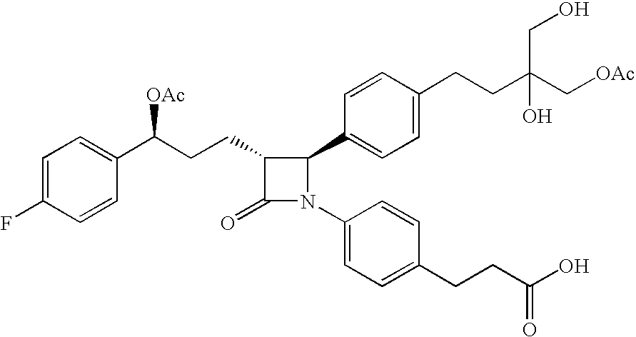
C1=C(F)C=CC(C(CCC2C(=O)N(C3=CC=C(CCC(O)=O)C=C3)C2C2=CC=C(CCC(C[OAc])(CO)O)C=C2)[OAc])=C1
